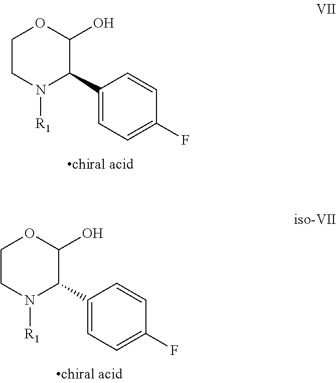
C1CN([R1])C(C2=CC=C(F)C=C2)C(O)O1.C1CN([R1])C(C2=CC=C(F)C=C2)C(O)O1
